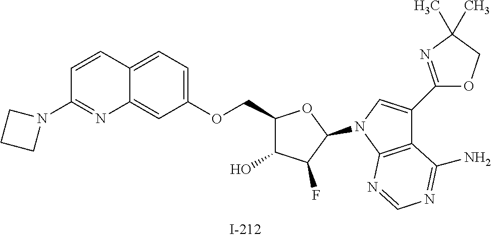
C1(COC2=CC=C3C(=C2)N=C(N2CCC2)C=C3)C(O)C(F)C(N2C=C(C3=NC(C)(C)CO3)C3=C2N=CN=C3N)O1
